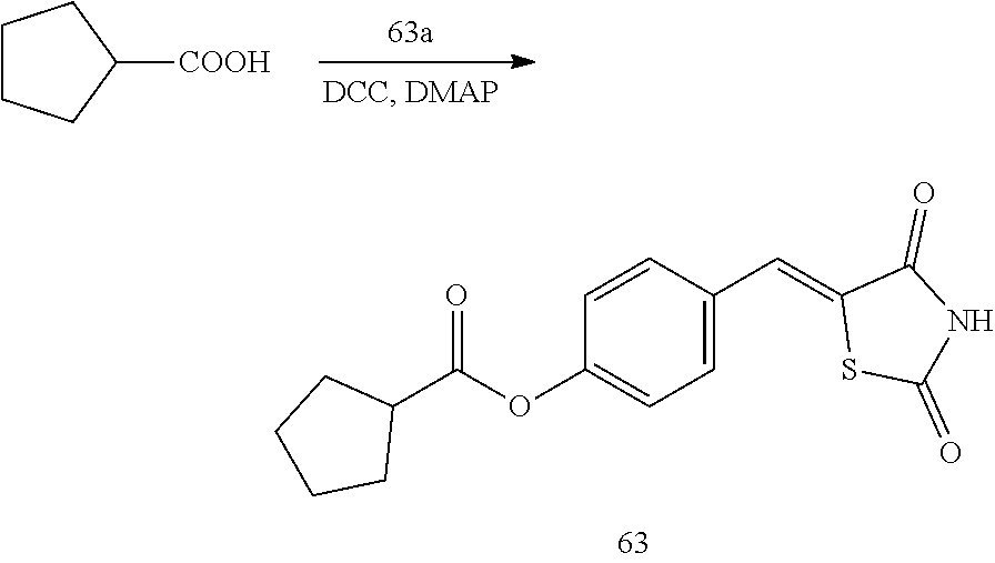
C1CCC([COOH])C1.C1=C(C=C2SC(=O)NC2=O)C=CC(OC(C2CCCC2)=O)=C1
